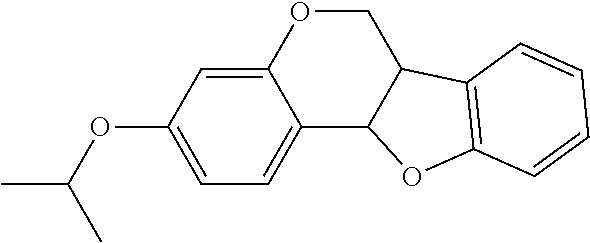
C12=CC(OC(C)C)=CC=C1C1C(CO2)C2=C(O1)C=CC=C2
